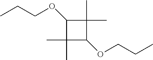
C1(OCCC)C(C)(C)C(OCCC)C1(C)C
